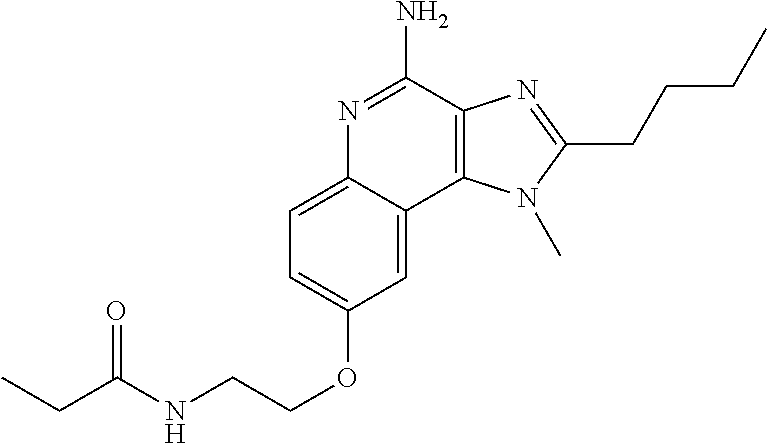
N(C(CC)=O)CCOC1=CC=C2C(=C1)C1=C(C(N)=N2)N=C(CCCC)N1C
